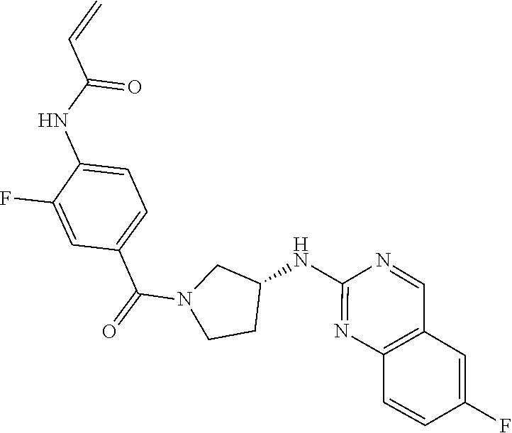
C1(NC(C=C)=O)=CC=C(C(=O)N2CCC(NC3=NC4=C(C=C(F)C=C4)C=N3)C2)C=C1F
